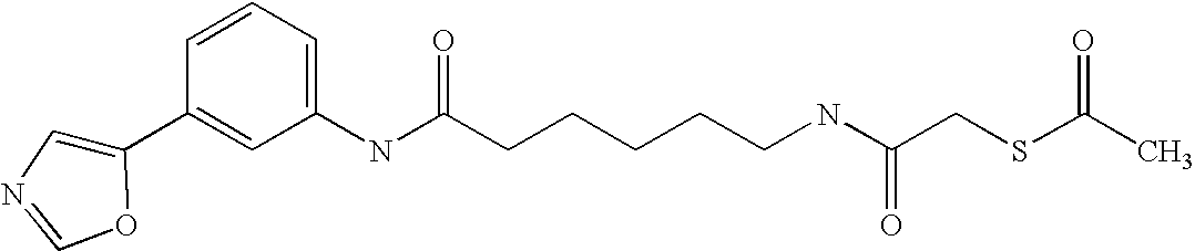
C1=CC=C(NC(CCCCCNC(CSC(C)=O)=O)=O)C=C1C1=CN=CO1
